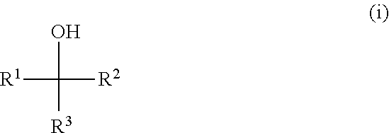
C([R3])([R2])([R1])O
